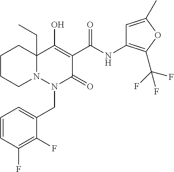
N12C(CC)(C(O)=C(C(NC3=C(C(F)(F)F)OC(C)=C3)=O)C(=O)N1CC1=CC=CC(F)=C1F)CCCC2
